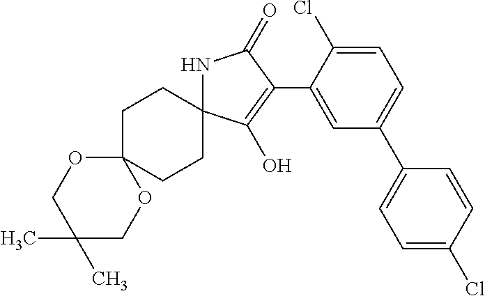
N1C2(C(O)=C(C3=CC(C4=CC=C(Cl)C=C4)=CC=C3Cl)C1=O)CCC1(CC2)OCC(C)(C)CO1
